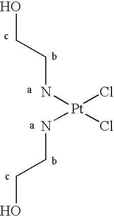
OCCN[Pt](Cl)(Cl)NCCO
